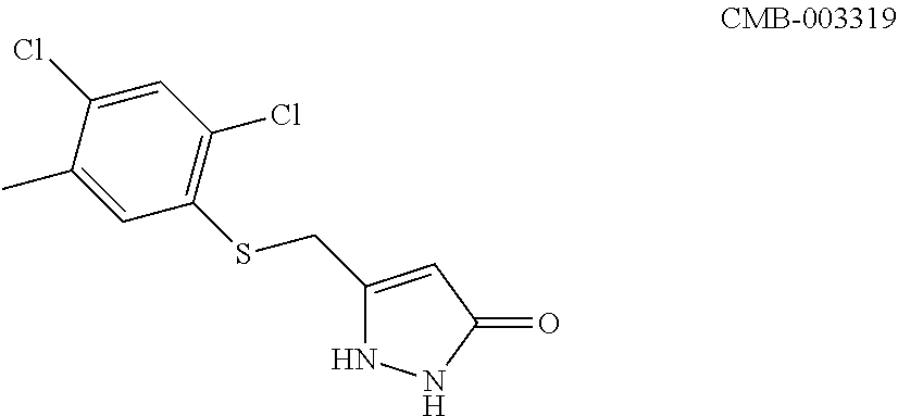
C1(CSC2=C(Cl)C=C(Cl)C(C)=C2)=CC(=O)NN1
